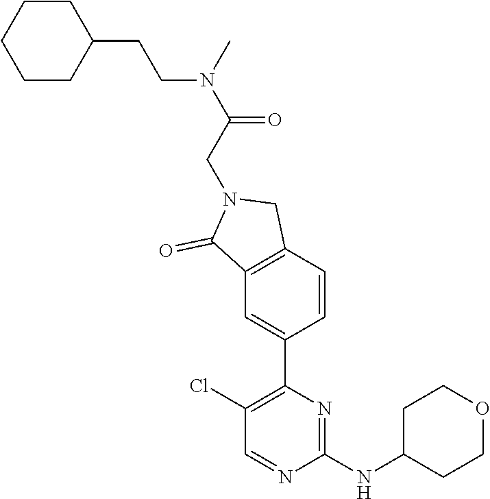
C1(Cl)=C(C2=CC3=C(C=C2)CN(CC(N(C)CCC2CCCCC2)=O)C3=O)N=C(NC2CCOCC2)N=C1
